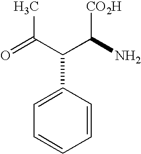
O=C(C(C(N)[CO2H])C1=CC=CC=C1)C
